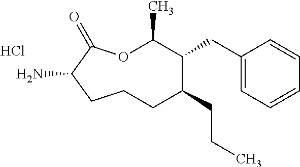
Cl.O1C(C)C(CC2=CC=CC=C2)C(CCC)CCCC(N)C1=O
